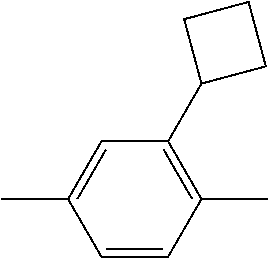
C1=CC(C)=C(C2CCC2)C=C1C
